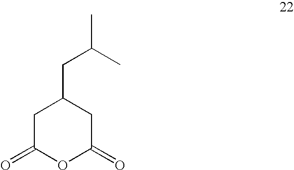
C1C(=O)OC(=O)CC1CC(C)C
